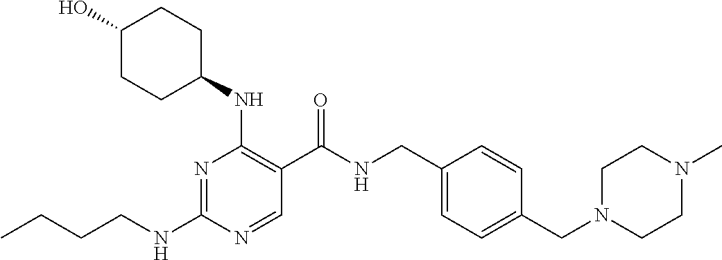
CCCCNC1=NC(NC2CCC(O)CC2)=C(C(NCC2=CC=C(CN3CCN(C)CC3)C=C2)=O)C=N1
